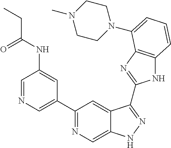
C1=NC=C(C2=NC=C3C(=C2)C(C2=NC4=C(N2)C=CC=C4N2CCN(C)CC2)=NN3)C=C1NC(CC)=O
